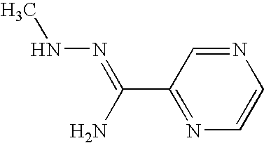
N1=CC(C(N)=NNC)=NC=C1
